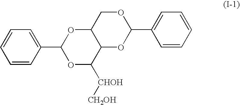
C1=CC=C(C2OC([CHOH][CH2OH])C3C(O2)COC(C2=CC=CC=C2)O3)C=C1
